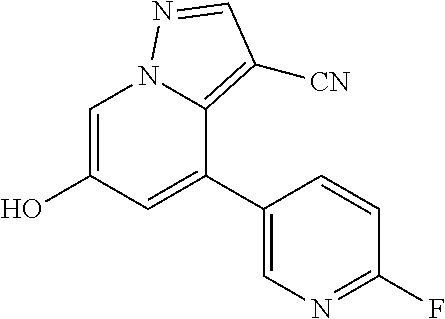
C1=C(O)C=C(C2=CN=C(F)C=C2)C2=C([CN])C=NN12
